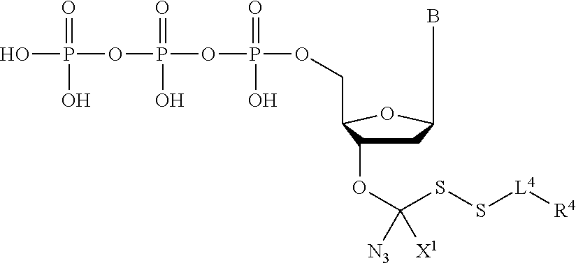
C1C(OC(SS[L4][R4])([N3])[X1])C(COP(OP(O)(=O)OP(=O)(O)O)(O)=O)OC1B
